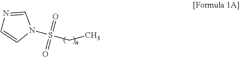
N1=CN(S(=O)(=O)CC)C=C1
